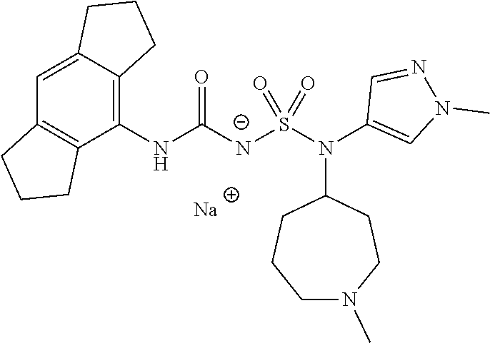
C12=CC3=C(C(NC([N-]S(N(C4=CN(C)N=C4)C4CCCN(C)CC4)(=O)=O)=O)=C1CCC2)CCC3.[Na]
